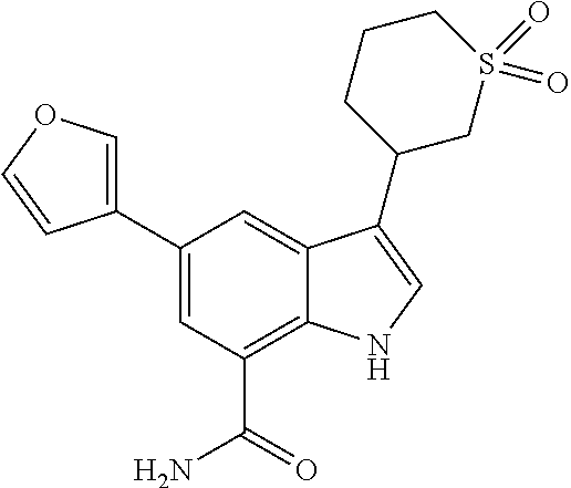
C1(C2=COC=C2)=CC(C(N)=O)=C2C(=C1)C(C1CS(=O)(=O)CCC1)=CN2
